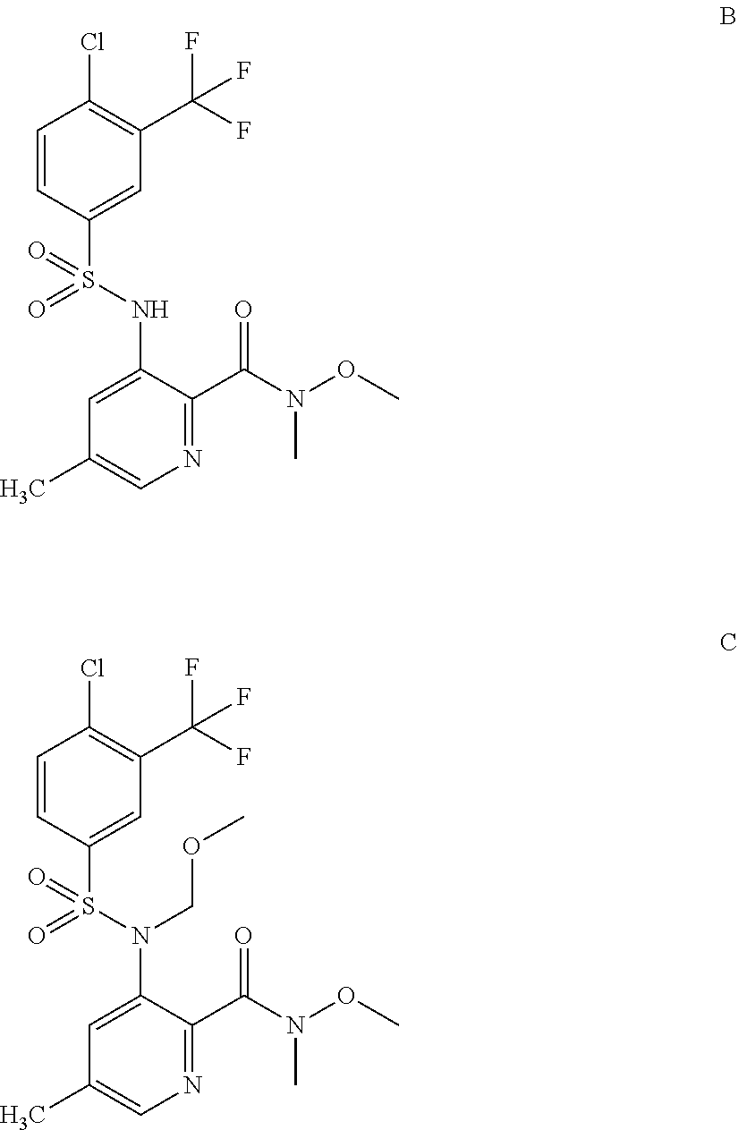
N1=C(C(N(C)OC)=O)C(NS(C2=CC(C(F)(F)F)=C(Cl)C=C2)(=O)=O)=CC(C)=C1.N1=C(C(N(C)OC)=O)C(N(S(C2=CC(C(F)(F)F)=C(Cl)C=C2)(=O)=O)COC)=CC(C)=C1
